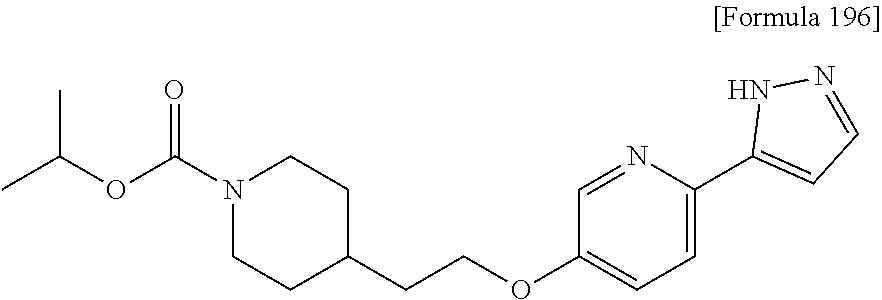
N1C(C2=CC=C(OCCC3CCN(C(=O)OC(C)C)CC3)C=N2)=CC=N1
